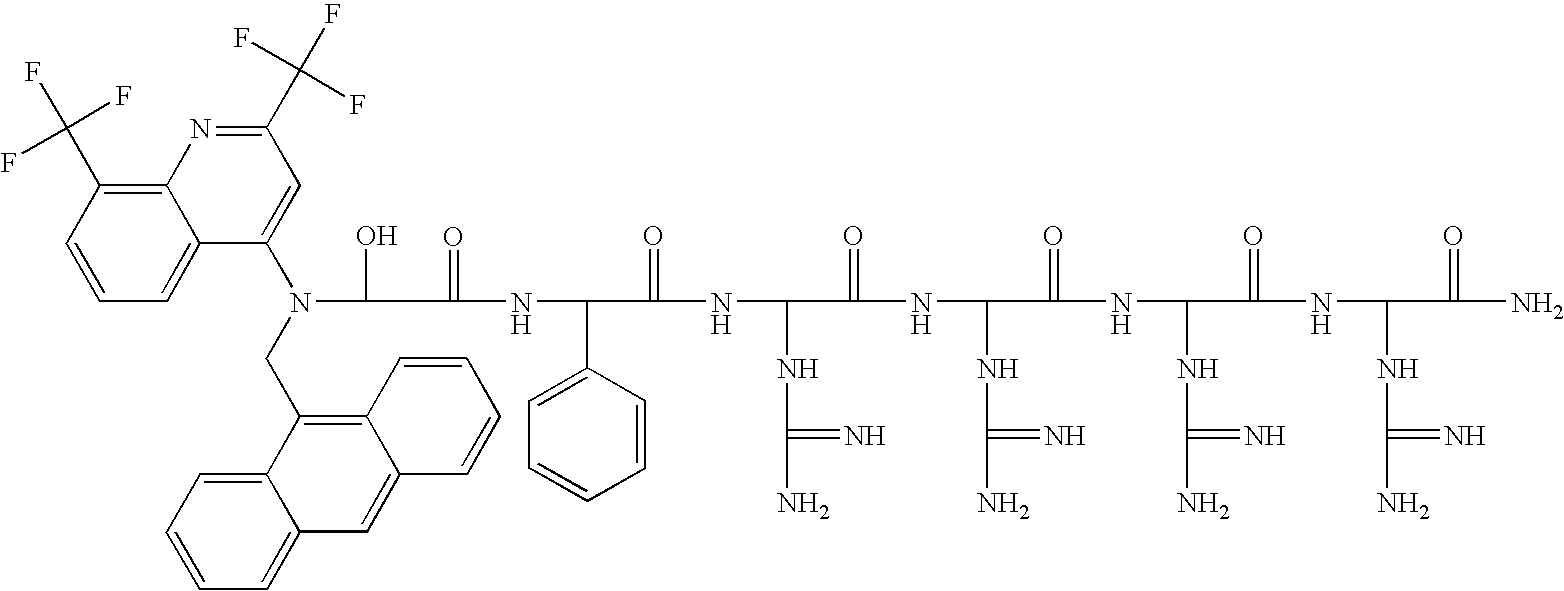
C(=O)(NC(C1=CC=CC=C1)C(=O)NC(NC(N)=N)C(=O)NC(NC(N)=N)C(=O)NC(NC(N)=N)C(=O)NC(NC(N)=N)C(=O)N)C(O)N(C1=CC(C(F)(F)F)=NC2=C(C(F)(F)F)C=CC=C12)CC1=C2C(=CC3=CC=CC=C13)C=CC=C2
